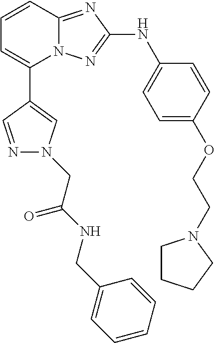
C1=CC2=NC(NC3=CC=C(OCCN4CCCC4)C=C3)=NN2C(C2=CN(CC(NCC3=CC=CC=C3)=O)N=C2)=C1
